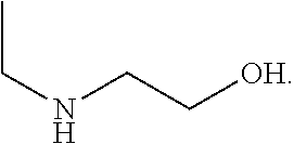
CCNCC[OH]
